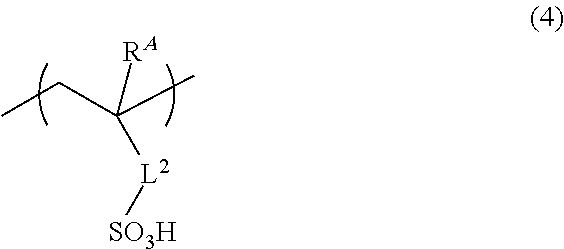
CCC(C)([RA])[L2][SO3H]
